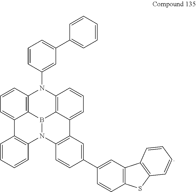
C1=C2C3=C(N(C4=CC(C5=CC=CC=C5)=CC=C4)C4=C5B3N(C3=C2C=CC=C3)C2=C(C5=CC=C4)C=C(C3=CC4=C(C=C3)SC3=C4C=CC=C3)C=C2)C=C1
